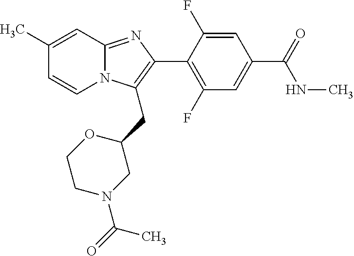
C1(C)=CC2=NC(C3=C(F)C=C(C(=O)NC)C=C3F)=C(CC3OCCN(C(=O)C)C3)N2C=C1
